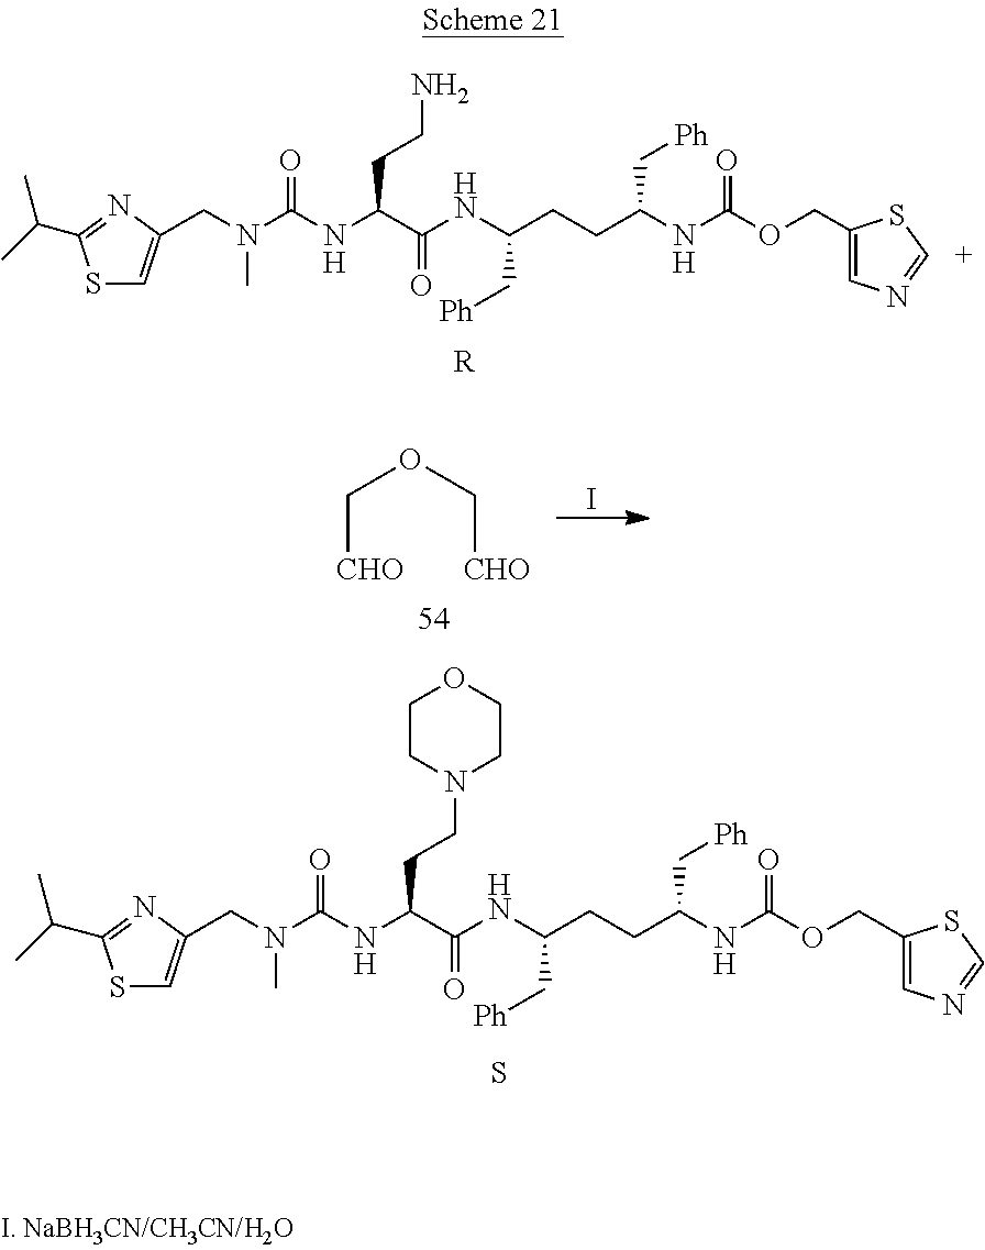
S1C=C(CN(C)C(NC(CCN)C(=O)NC(C[Ph])CCC(C[Ph])NC(=O)OCC2=CN=CS2)=O)N=C1C(C)C.[R].C([CHO])OC[CHO].I.S.S1C=C(CN(C)C(NC(CCN2CCOCC2)C(=O)NC(C[Ph])CCC(C[Ph])NC(=O)OCC2=CN=CS2)=O)N=C1C(C)C
